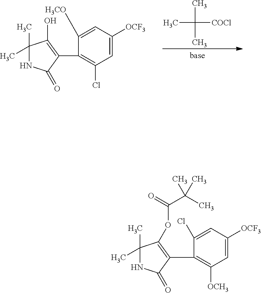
CC(C)([COCl])C.C1(Cl)=C(C2=C(O)C(C)(C)NC2=O)C([H3CO])=CC([OCF3])=C1.C1([OCH3])=C(C2=C(OC(C(C)(C)C)=O)C(C)(C)NC2=O)C(Cl)=CC([OCF3])=C1
